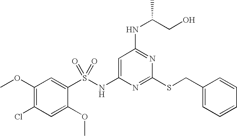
C1=C(NS(C2=CC(OC)=C(Cl)C=C2OC)(=O)=O)N=C(SCC2=CC=CC=C2)N=C1NC(CO)C
